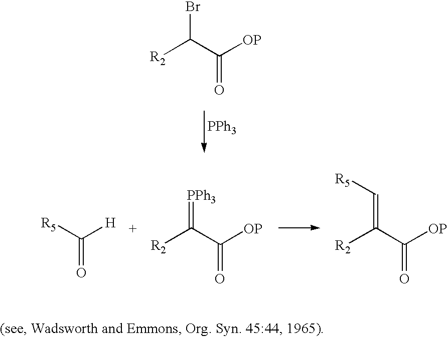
[R2]C(C([OP])=O)Br.[PPh3].[R2]C(C([OP])=O)=[PPh3].[H]C([R5])=O.[R2]C(C([OP])=O)=C[R5]
